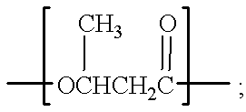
C[OCHCH2C](C)(C)=O
